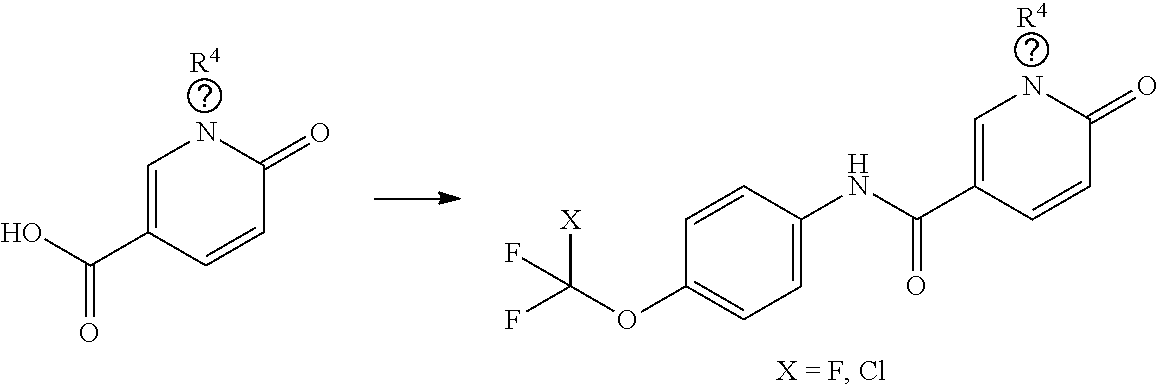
C1=C(C(NC2=CC=C(OC(F)(F)[X])C=C2)=O)C=CC(=O)N1.[R4].C1=C(C(O)=O)C=CC(=O)N1.[R4]
